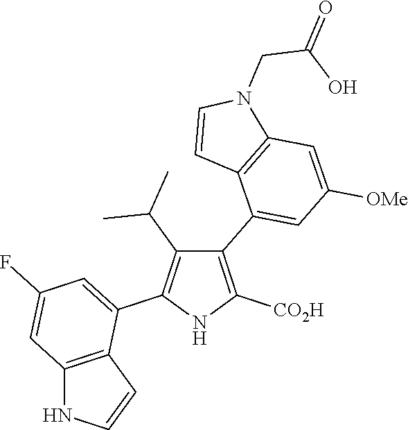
C1(C2=CC([OMe])=CC3=C2C=CN3CC(=O)O)=C([CO2H])NC(C2=CC(F)=CC3=C2C=CN3)=C1C(C)C
